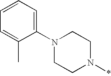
N1(C2=CC=CC=C2C)CCN(*)CC1
